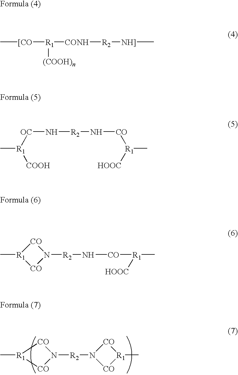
[R1]1(C)[CO]N([R2]N2[CO][R1](C)[CO]2)[CO]1.C[[CO][R1]([(COOH)n])[CONH][R2][NH]]C.C[R1]([COOH])[OC]N[R2]N[CO][R1]([HOOC])C.[R1]1(C)[CO]N([R2]N[CO][R1](C)[HOOC])[CO]1
